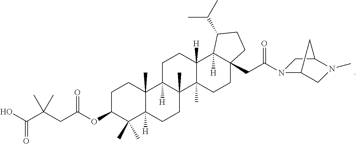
C1C(OC(CC(C(O)=O)(C)C)=O)C(C)(C)C2([H])C(C)(C1)C1([H])C(C)(CC2)C2(C)C([H])(CC1)C1([H])C(CC(=O)N3C4CN(C)C(C3)C4)(CC2)CCC1C(C)C
